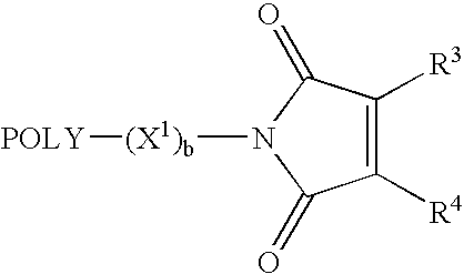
C1([R4])=C([R3])C(=O)N([(X1)b][POLY])C1=O
